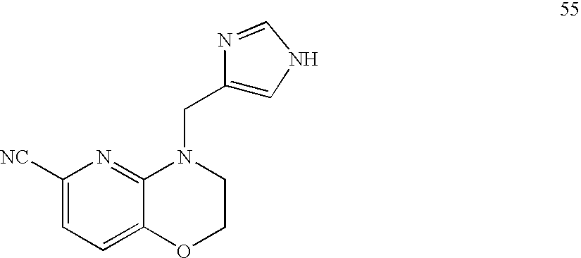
C1=C([NC])N=C2C(=C1)OCCN2CC1=CNC=N1
